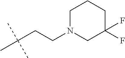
C(C(C)(C)C)CN1CCCC(F)(F)C1
